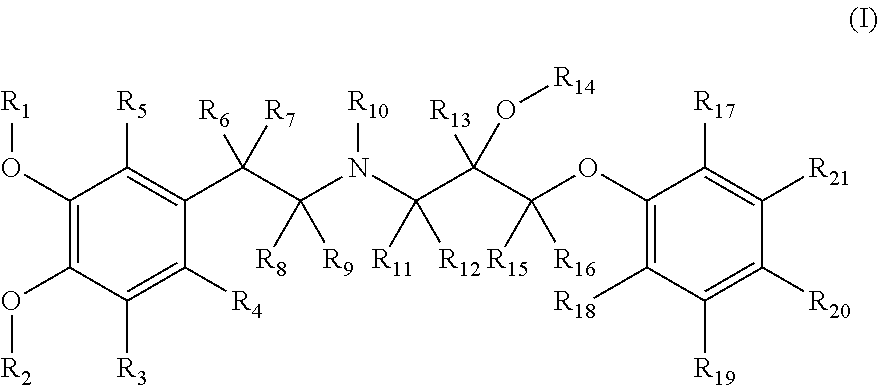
C1(O[R1])=C(O[R2])C([R3])=C([R4])C(C(C(N(C(C(C(OC2=C([R18])C([R19])=C([R20])C([R21])=C2[R17])([R15])[R16])([R13])O[R14])([R11])[R12])[R10])([R8])[R9])([R6])[R7])=C1[R5]
